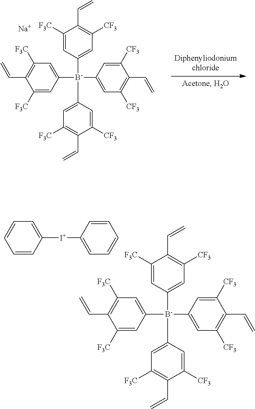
C1([F3C])=CC([B-](C2=CC([F3C])=C(C=C)C([CF3])=C2)(C2=CC([F3C])=C(C=C)C([F3C])=C2)C2=CC([CF3])=C(C=C)C([CF3])=C2)=CC([CF3])=C1C=C.[Na].C1([F3C])=CC([B-](C2=CC([F3C])=C(C=C)C([CF3])=C2)(C2=CC([F3C])=C(C=C)C([F3C])=C2)C2=CC([CF3])=C(C=C)C([CF3])=C2)=CC([CF3])=C1C=C.C1=CC([I+]C2=CC=CC=C2)=CC=C1
